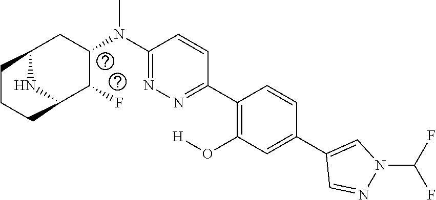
C1(N(C2CC3CCCC(C2F)N3)C)=NN=C(C2=C(O[H])C=C(C3=CN(C(F)F)N=C3)C=C2)C=C1
